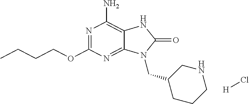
N1=C(OCCCC)N=C2C(=C1N)NC(=O)N2CC1CCCNC1.[H]Cl
